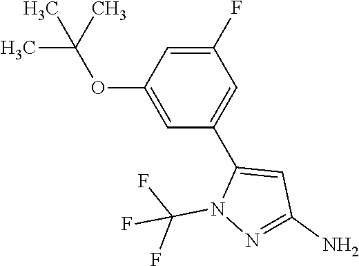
C1=C(C2=CC(F)=CC(OC(C)(C)C)=C2)N(C(F)(F)F)N=C1N
